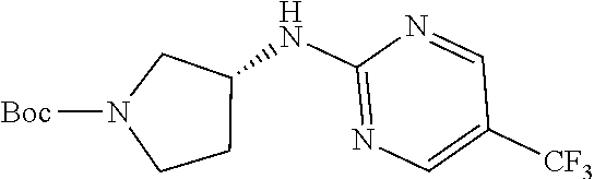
C1(NC2CN([Boc])CC2)=NC=C([CF3])C=N1
